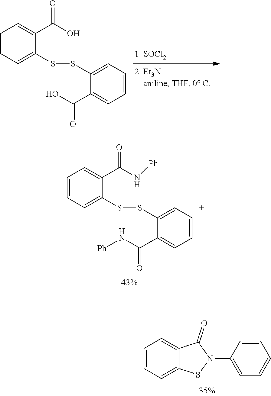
C1=CC=C2C(=C1)C(=O)N(C1=CC=CC=C1)S2.C1=CC=C(SSC2=CC=CC=C2C(O)=O)C(C(O)=O)=C1.C1=CC=C(SSC2=CC=CC=C2C(N[Ph])=O)C(C(N[Ph])=O)=C1
